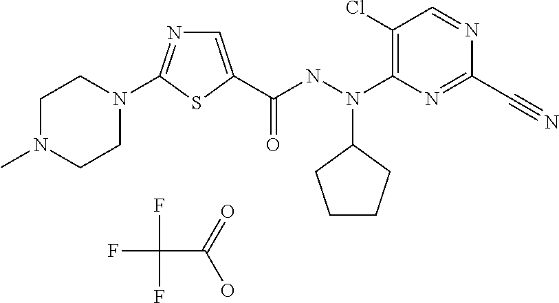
FC(F)(F)C(=O)O.C(NN(C1=C(Cl)C=NC(C#N)=N1)C1CCCC1)(=O)C1=CN=C(N2CCN(C)CC2)S1
